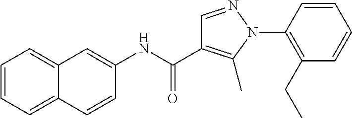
N(C(=O)C1=C(C)N(C2=C(CC)C=CC=C2)N=C1)C1=CC2=CC=CC=C2C=C1
